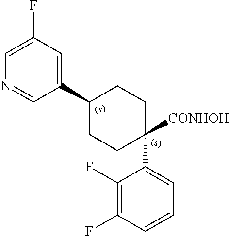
C1(C2([CONHOH])CCC(C3=CC(F)=CN=C3)CC2)=CC=CC(F)=C1F
